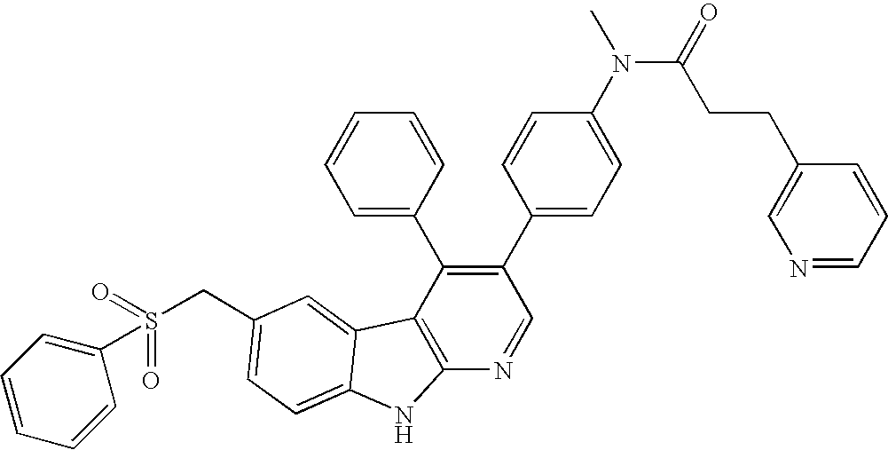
C(C1=CC=C2C(=C1)C1=C(N=CC(C3=CC=C(N(C)C(=O)CCC4=CN=CC=C4)C=C3)=C1C1=CC=CC=C1)N2)S(C1=CC=CC=C1)(=O)=O
